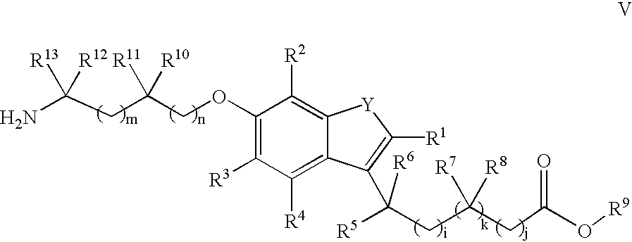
NC(CC(COC1=C([R3])C([R4])=C2C(=C1[R2])[Y]C([R1])=C2C(CC(CC(O[R9])=O)([R7])[R8])([R6])[R5])([R11])[R10])([R13])[R12]
